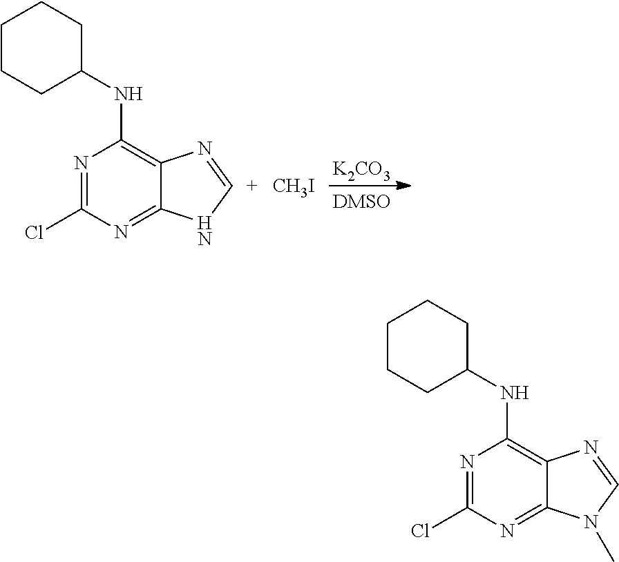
N1=C(Cl)N=C2C(=C1NC1CCCCC1)N=CN2.[CH3I].[K2CO3].N1=C(Cl)N=C2C(=C1NC1CCCCC1)N=CN2C
